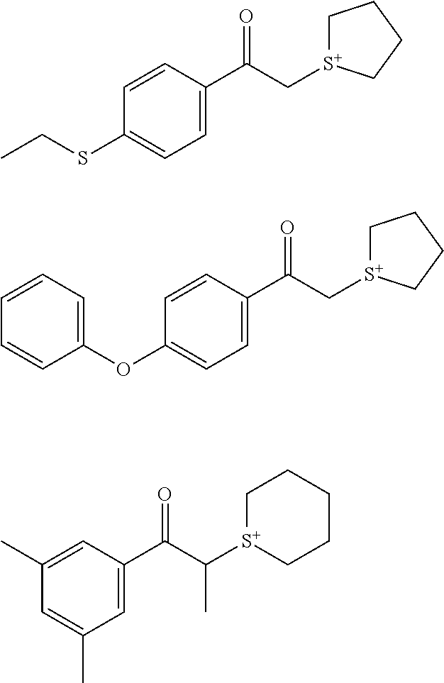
C1=CC(SCC)=CC=C1C(C[S+]1CCCC1)=O.C1=CC(OC2=CC=CC=C2)=CC=C1C(C[S+]1CCCC1)=O.C1=C(C)C=C(C)C=C1C(C([S+]1CCCCC1)C)=O
